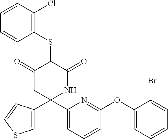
C1=CC(Cl)=C(SC2C(=O)CC(C3=CSC=C3)(C3=CC=CC(OC4=CC=CC=C4Br)=N3)NC2=O)C=C1
